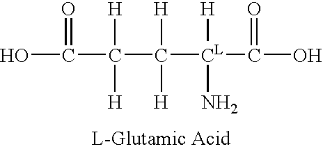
OC(C(C([CL]([H])(N)C(O)=O)([H])[H])([H])[H])=O
